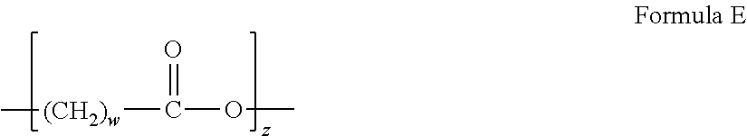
C(OC)(=O)[(CH2)w]C
